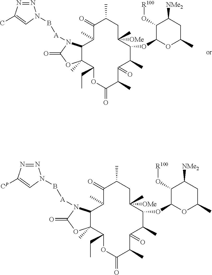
C12C(C)(C(CC)OC(=O)C(C)C(=O)C(C)C(OC3OC(C)CC([NMe2])C3O[R100])C([OMe])(C)CC(C)C(=O)C1C)OC(=O)N2[A]BN1N=NC(C)=C1.C12C(C)(C(CC)OC(=O)C(C)C(=O)C(C)C(OC3OC(C)CC([NMe2])C3O[R100])C([OMe])(C)CC(C)C(=O)C1C)OC(=O)N2[A]BN1N=NC([CP])=C1
